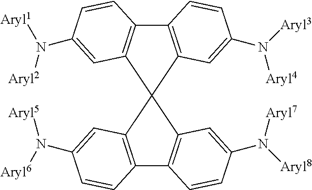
C12=C(C=C(N([Aryl3])[Aryl4])C=C1)C1(C3=C2C=CC(N([Aryl1])[Aryl2])=C3)C2=C(C3=C1C=C(N([Aryl8])[Aryl7])C=C3)C=CC(N([Aryl6])[Aryl5])=C2
